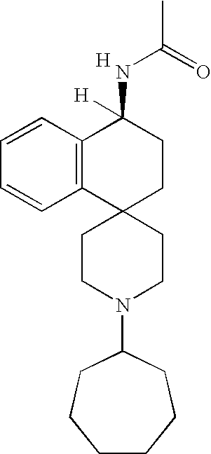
C1CN(C2CCCCCC2)CCC12CCC(NC(C)=O)([H])C1=C2C=CC=C1.[H]
